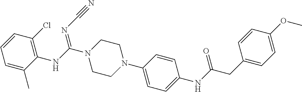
C1=CC(N2CCN(C(NC3=C(Cl)C=CC=C3C)=NC#N)CC2)=CC=C1NC(CC1=CC=C(OC)C=C1)=O
